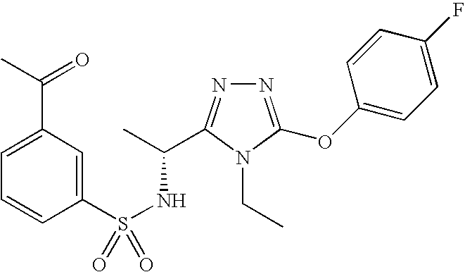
N1=C(OC2=CC=C(F)C=C2)N(CC)C(C(C)NS(=O)(C2=CC(C(C)=O)=CC=C2)=O)=N1
